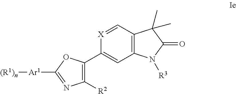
N1=C([Ar1][(R1)n])OC(C2=CC3=C(C=[X]2)C(C)(C)C(=O)N3[R3])=C1[R2]
